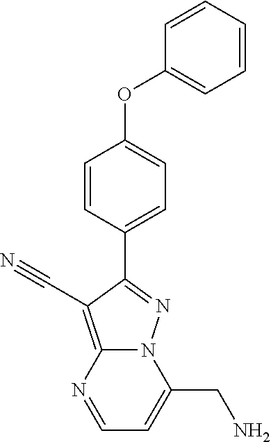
C12=C(C#N)C(C3=CC=C(OC4=CC=CC=C4)C=C3)=NN1C(CN)=CC=N2
